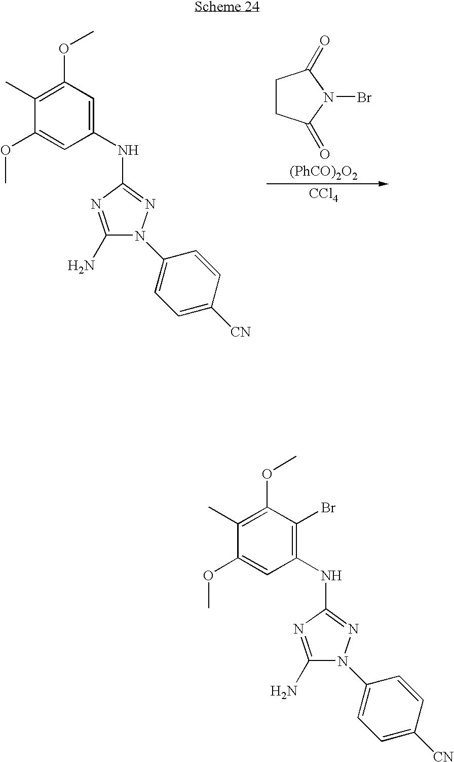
C1CC(=O)N(Br)C1=O.[CCl4].C1(NC2=NN(C3=CC=C([CN])C=C3)C(N)=N2)=CC(OC)=C(C)C(OC)=C1.C1(NC2=NN(C3=CC=C([CN])C=C3)C(N)=N2)=C(Br)C(OC)=C(C)C(OC)=C1
